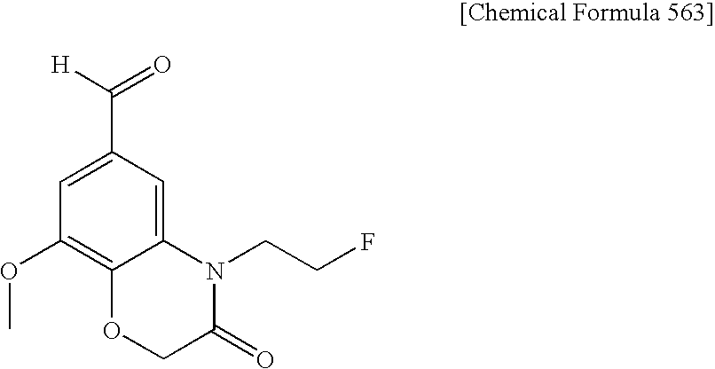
C12=CC(C([H])=O)=CC(OC)=C1OCC(=O)N2CCF
